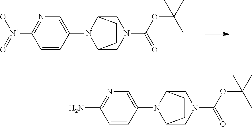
C1=CC(N2C3CN(C(=O)OC(C)(C)C)CC2CC3)=CN=C1[N+](=O)[O-].C1=CC(N2C3CN(C(=O)OC(C)(C)C)CC2CC3)=CN=C1N
